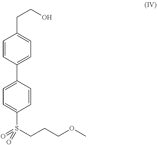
C1=CC(C2=CC=C(S(CCCOC)(=O)=O)C=C2)=CC=C1CCO
